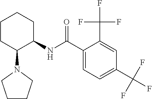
C1=C(C(=O)NC2CCCCC2N2CCCC2)C(C(F)(F)F)=CC(C(F)(F)F)=C1
